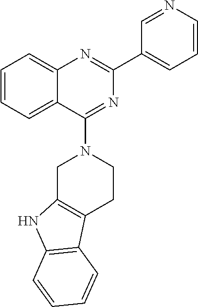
C1=CC=C2C(=C1)N=C(C1=CC=CN=C1)N=C2N1CC2=C(CC1)C1=C(N2)C=CC=C1
